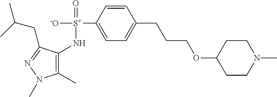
C1(N[S+]([-O])(=O)C2=CC=C(CCCOC3CCN(C)CC3)C=C2)=C(C)N(C)N=C1CC(C)C
